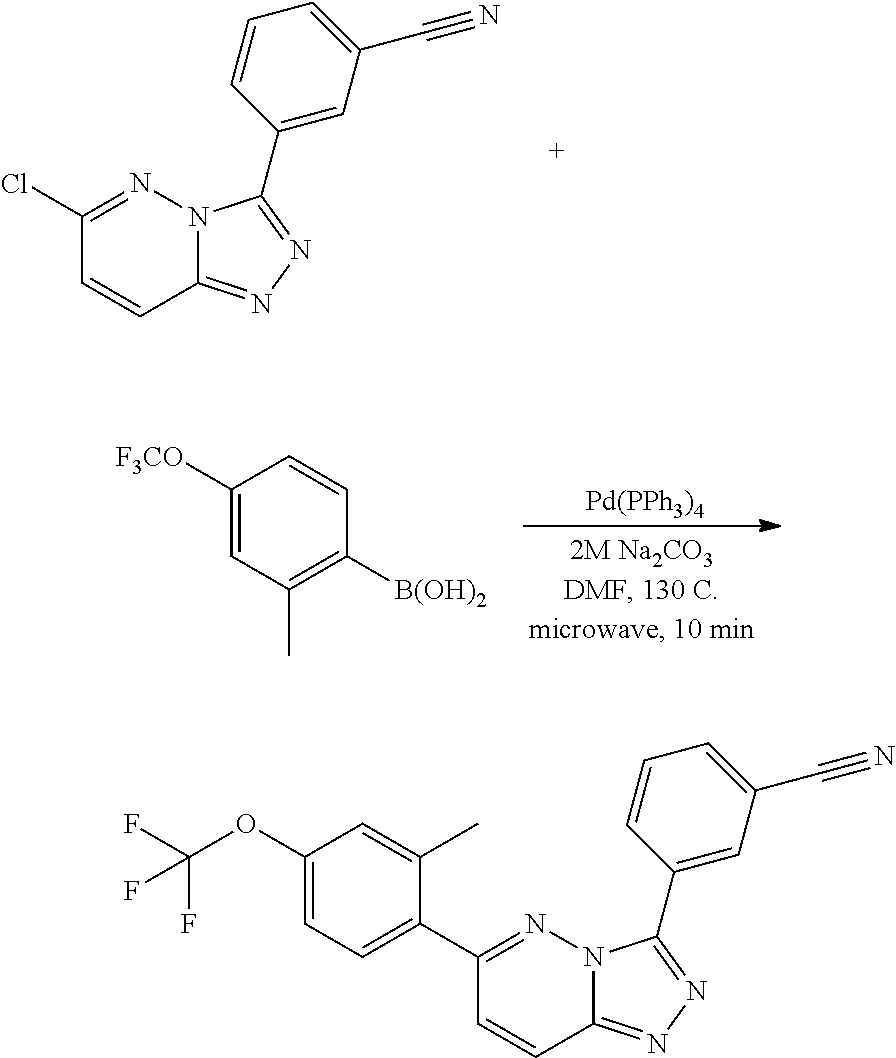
C1(Cl)=NN2C(=NN=C2C2=CC(C#N)=CC=C2)C=C1.C1([F3CO])=CC(C)=C([B(OH)2])C=C1.[Pd(PPh3)4].C1(C2=CC=C(OC(F)(F)F)C=C2C)=NN2C(=NN=C2C2=CC(C#N)=CC=C2)C=C1
